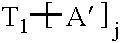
[T1][A]
